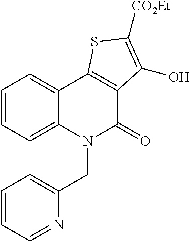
C1=CC=C2C(=C1)C1=C(C(=O)N2CC2=CC=CC=N2)C(O)=C([CO2Et])S1
